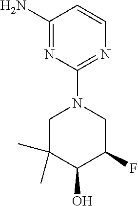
C1(N)=NC(N2CC(C)(C)C(O)C(F)C2)=NC=C1
